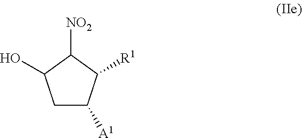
C1C([A1])C([R1])C([NO2])C1O
